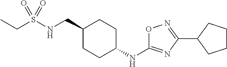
C(S(NCC1CCC(NC2=NC(C3CCCC3)=NO2)CC1)(=O)=O)C
